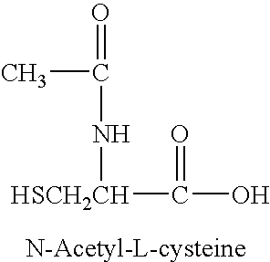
CC(=O)N[HSCH2CH]C(O)=O
